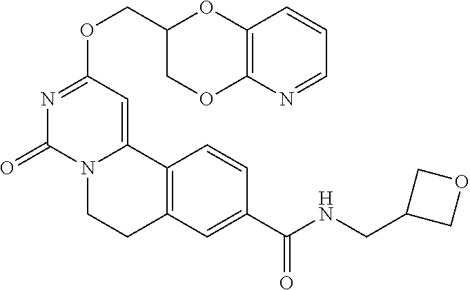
C(OC1=NC(=O)N2C(=C1)C1=C(CC2)C=C(C(NCC2COC2)=O)C=C1)C1COC2=C(O1)C=CC=N2
